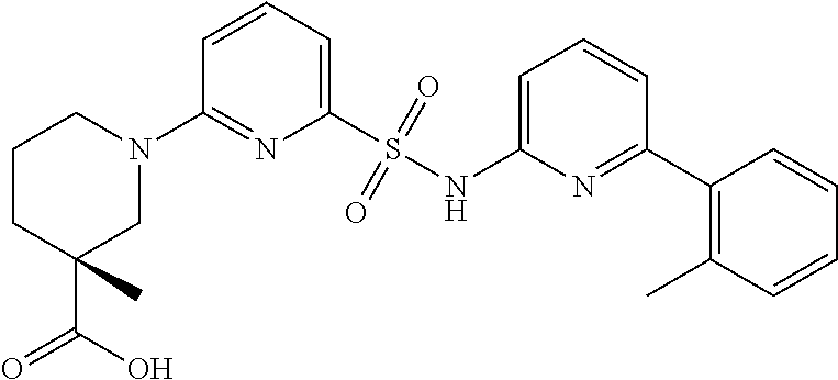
C1=CC=C(S(NC2=CC=CC(C3=C(C)C=CC=C3)=N2)(=O)=O)N=C1N1CCCC(C(O)=O)(C)C1
